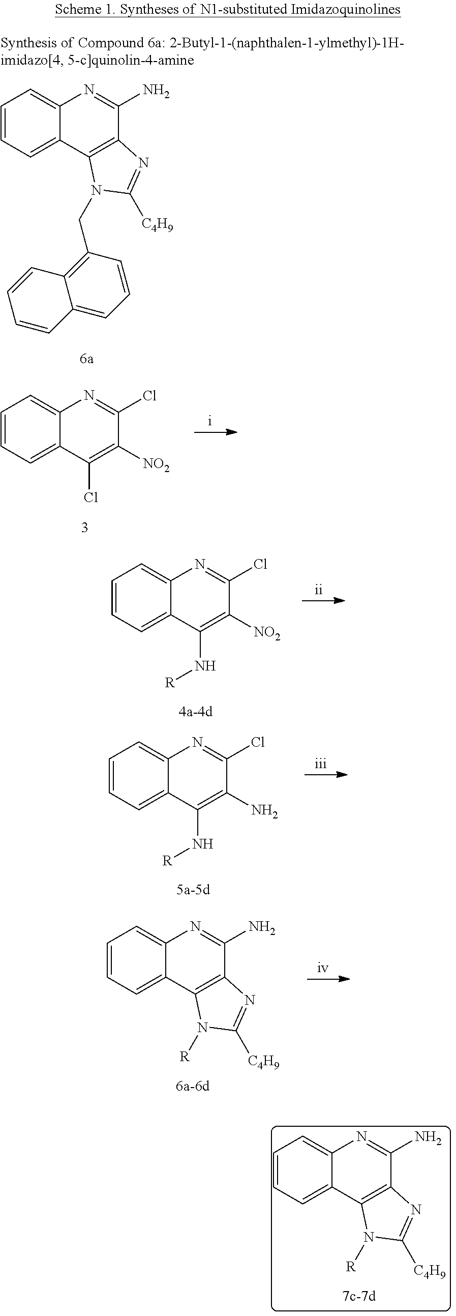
C1=CC=C2C(=C1)N=C(Cl)C([NO2])=C2Cl.C1=CC=C2C(=C1)N=C(Cl)C([NO2])=C2N[R].C1=CC=C2C(=C1)N=C(Cl)C(N)=C2N[R].C1=CC=C2C(=C1)N=C(N)C1=C2N([R])C([C4H9])=N1.C1=CC=C2C(=C1)N=C(N)C1=C2N([R])C([C4H9])=N1.C1=CC=C2C(=C1)N=C(N)C1=C2N(CC2=C3C(=CC=C2)C=CC=C3)C([C4H9])=N1
